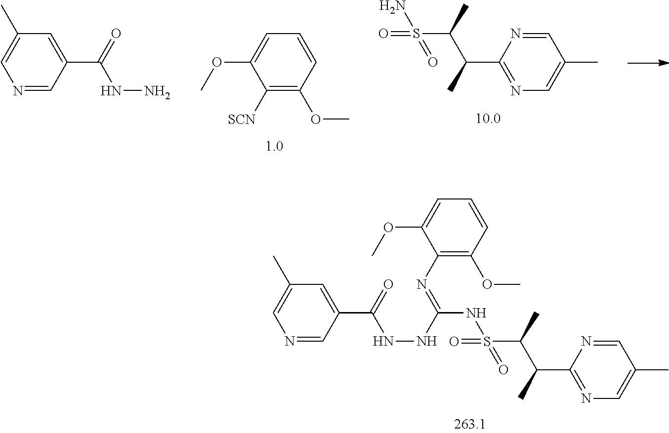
N1=CC(C(=O)NNC(NS(=O)(=O)C(C(C2=NC=C(C)C=N2)C)C)=NC2=C(OC)C=CC=C2OC)=CC(C)=C1.C1([SCN])=C(OC)C=CC=C1OC.N1=CC(C)=CN=C1C(C)C(C)S(=O)(N)=O.N1=CC(C(=O)NN)=CC(C)=C1
